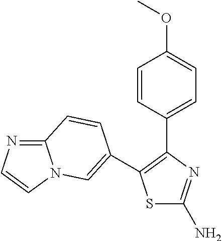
S1C(N)=NC(C2=CC=C(OC)C=C2)=C1C1=CN2C(=NC=C2)C=C1
